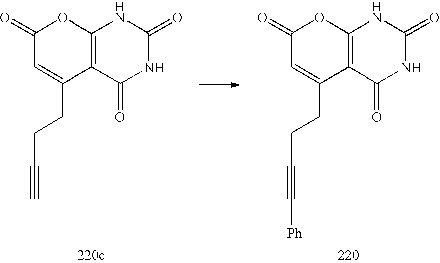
C1(=O)C=C(CCC#C)C2=C(O1)NC(=O)NC2=O.C1(=O)C=C(CCC#C[Ph])C2=C(O1)NC(=O)NC2=O
